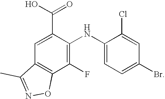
C1(F)=C(NC2=CC=C(Br)C=C2Cl)C(C(O)=O)=CC2=C1ON=C2C
